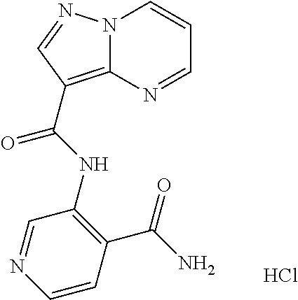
C1(NC(=O)C2=C3N(C=CC=N3)N=C2)=C(C(N)=O)C=CN=C1.Cl
